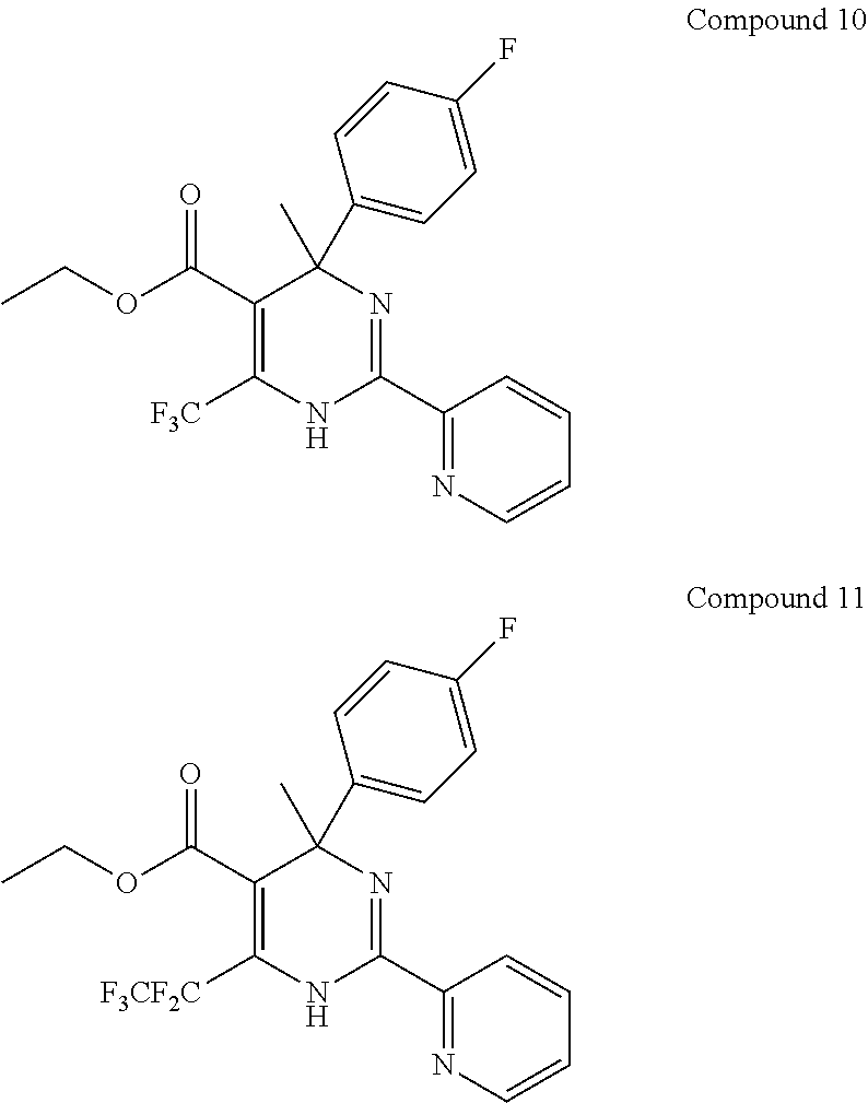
C1(C(OCC)=O)=C([F3C])NC(C2=NC=CC=C2)=NC1(C)C1=CC=C(F)C=C1.C1(C(OCC)=O)=C([F3CF2C])NC(C2=NC=CC=C2)=NC1(C)C1=CC=C(F)C=C1
